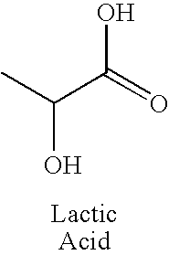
CC(C(=O)O)O
